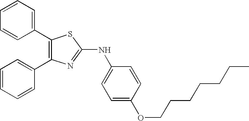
C1(C2=C(C3=CC=CC=C3)N=C(NC3=CC=C(OCCCCCCC)C=C3)S2)=CC=CC=C1
